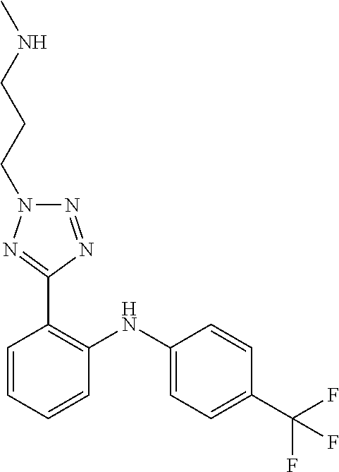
C1=CC(C(F)(F)F)=CC=C1NC1=C(C2=NN(CCCNC)N=N2)C=CC=C1
